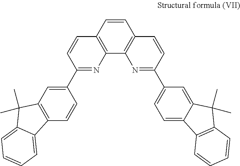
C12=C(C=CC3=C1N=C(C1=CC=C4C(=C1)C(C)(C)C1=C4C=CC=C1)C=C3)C=CC(C1=CC3=C(C=C1)C1=CC=CC=C1C3(C)C)=N2
